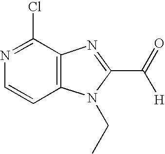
C1(Cl)=NC=CC2=C1N=C(C(=O)[H])N2CC
